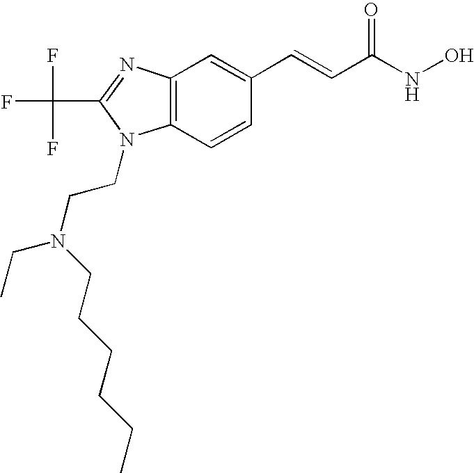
C12=C(C=CC(C=CC(=O)NO)=C1)N(CCN(CC)CCCCCC)C(C(F)(F)F)=N2
